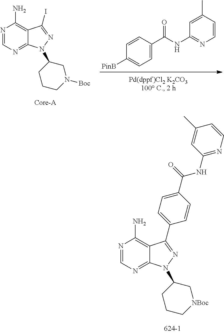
N1=CN=C2C(=C1N)C(I)=NN2C1CN([Boc])CCC1.[PinB]C1=CC=C(C(NC2=NC=CC(C)=C2)=O)C=C1.N1(C2C[NBoc]CCC2)N=C(C2=CC=C(C(NC3=NC=CC(C)=C3)=O)C=C2)C2=C(N)N=CN=C12
